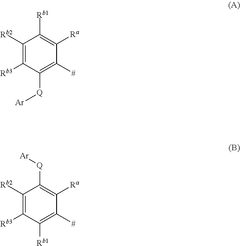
C1([#])=C([Q][Ar])C([Rb3])=C([Rb2])C([Rb1])=C1[Ra].C1([#])=C([Rb1])C([Rb3])=C([Rb2])C([Q][Ar])=C1[Ra]
